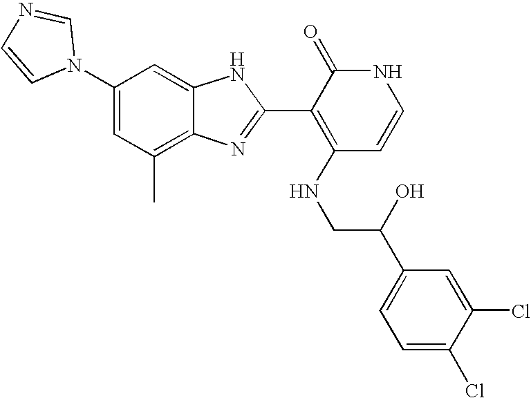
C1(C)=C2C(=CC(N3C=NC=C3)=C1)NC(C1=C(NCC(C3=CC=C(Cl)C(Cl)=C3)O)C=CNC1=O)=N2
